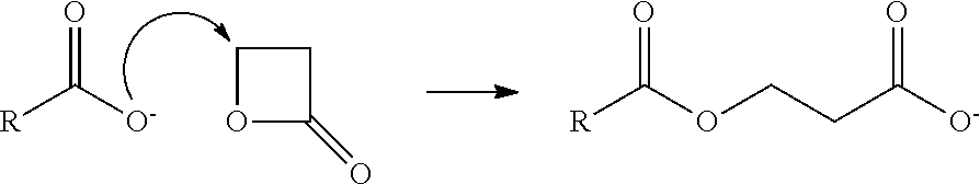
[R]C([O-])=O.C1OC(=O)C1.[R]C(OCCC([O-])=O)=O
